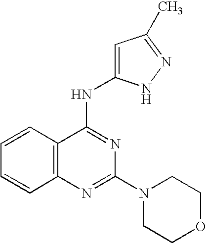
C12=C(N=C(N3CCOCC3)N=C1NC1=CC(C)=NN1)C=CC=C2
